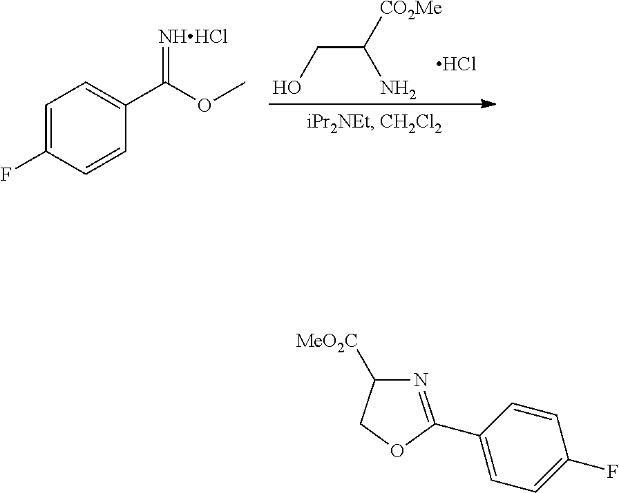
OCC([CO2Me])N.Cl.C1=C(F)C=CC(C(OC)=[NHHCl])=C1.N1=C(C2=CC=C(F)C=C2)OCC1[MeO2C]
